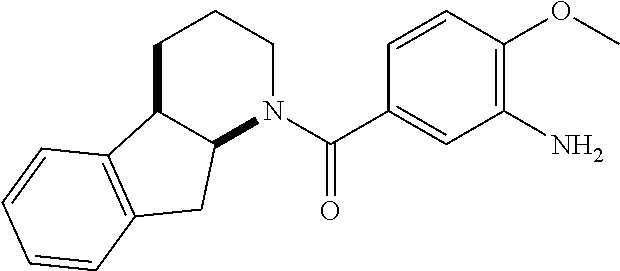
C12C(CCCN1C(C1=CC(N)=C(OC)C=C1)=O)C1=C(C2)C=CC=C1
